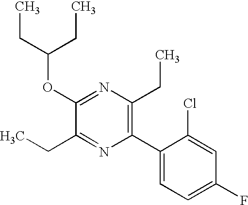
C1(OC(CC)CC)=NC(CC)=C(C2=CC=C(F)C=C2Cl)N=C1CC
